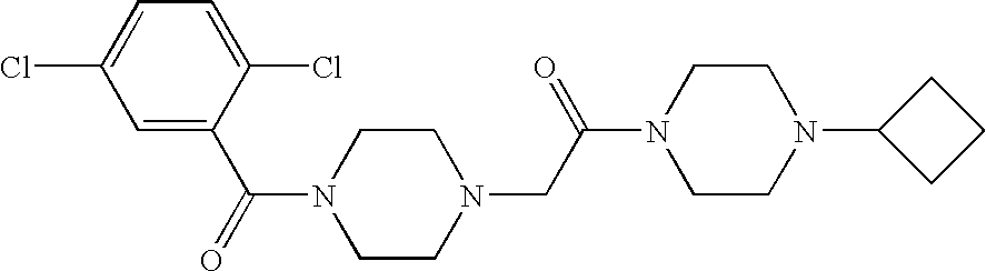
C1=C(C(N2CCN(CC(=O)N3CCN(C4CCC4)CC3)CC2)=O)C(Cl)=CC=C1Cl
